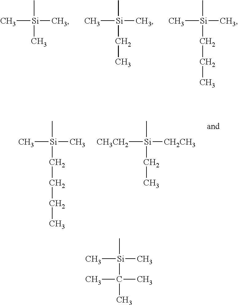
C[Si](C)(C)C.C[Si](C)(C)CC.C[Si](C)(C)CCC.C[Si](C)(C)CCCC.[CH3CH2][Si]([CH2CH3])(C)CC.C[Si](C)(C)C(C)(C)C
